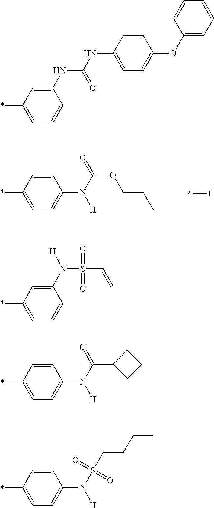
C1(*)=CC=C(N([H])C(=O)OCCC)C=C1.*I.C1(*)=CC=CC(NC(=O)NC2=CC=C(OC3=CC=CC=C3)C=C2)=C1.C1(*)=CC=CC(N([H])S(=O)(=O)C=C)=C1.C1(*)=CC=C(N(C(=O)C2CCC2)[H])C=C1.C1(*)=CC=C(N(S(CCCC)(=O)=O)[H])C=C1
